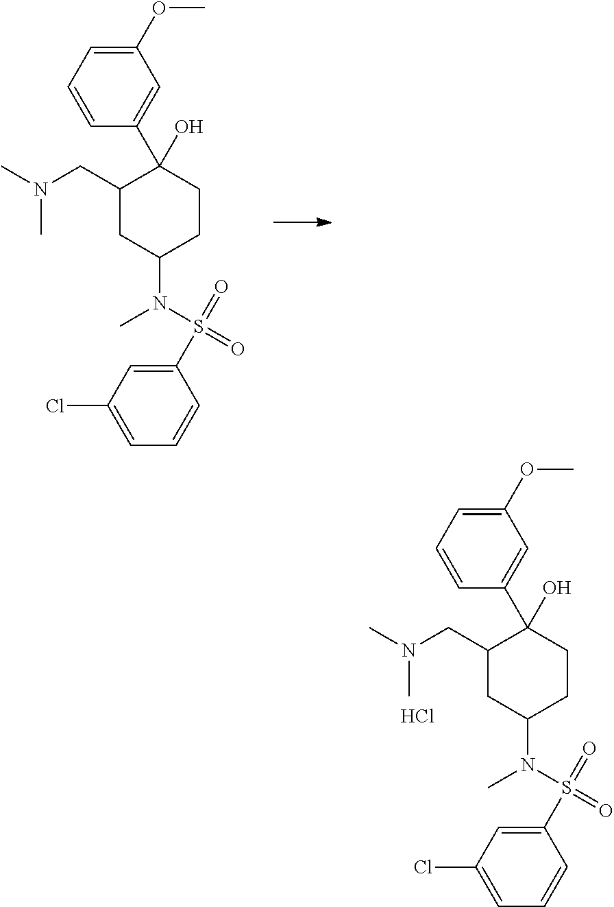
C1=C(C2(O)C(CN(C)C)CC(N(C)S(=O)(=O)C3=CC(Cl)=CC=C3)CC2)C=CC=C1OC.Cl.C1=C(C2(O)C(CN(C)C)CC(N(C)S(=O)(=O)C3=CC(Cl)=CC=C3)CC2)C=CC=C1OC
